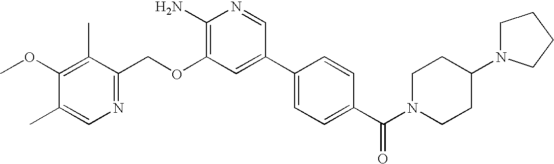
COC1=C(C)C(COC2=C(N)N=CC(C3=CC=C(C(N4CCC(N5CCCC5)CC4)=O)C=C3)=C2)=NC=C1C
